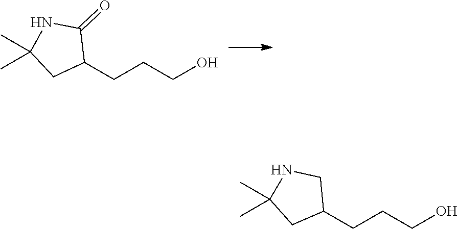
C1C(CCCO)C(=O)NC1(C)C.C1C(CCCO)CNC1(C)C
